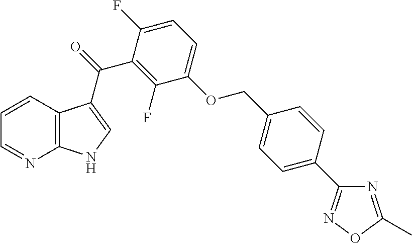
C1=CC2=C(N=C1)NC=C2C(C1=C(F)C(OCC2=CC=C(C3=NOC(C)=N3)C=C2)=CC=C1F)=O
